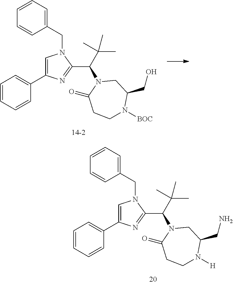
C1=CC=CC(C2=CN(CC3=CC=CC=C3)C(C(C(C)(C)C)N3C(=O)CCN([H])C(CN)C3)=N2)=C1.C1=CC=CC(C2=CN(CC3=CC=CC=C3)C(C(C(C)(C)C)N3C(=O)CCN([BOC])C(CO)C3)=N2)=C1
